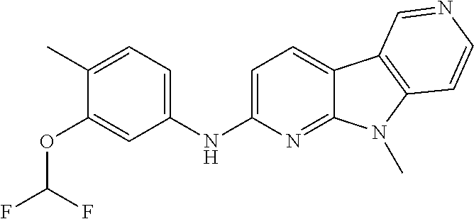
N(C1=CC=C2C(=N1)N(C)C1=C2C=NC=C1)C1=CC=C(C)C(OC(F)F)=C1
